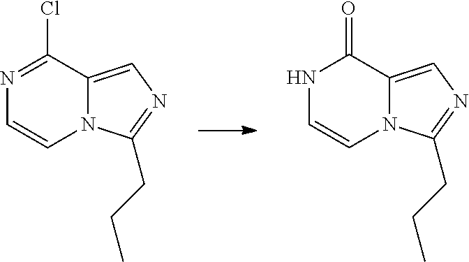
N1=C(Cl)C2=CN=C(CCC)N2C=C1.N1C=CN2C(=CN=C2CCC)C1=O
